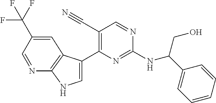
C(NC1=NC(C2=CNC3=C2C=C(C(F)(F)F)C=N3)=C(C#N)C=N1)(C1=CC=CC=C1)CO
